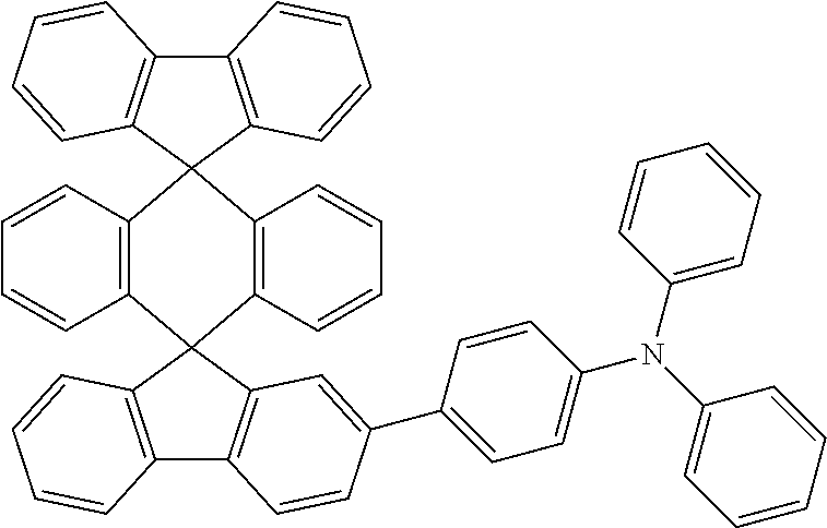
C12=C(C=CC=C1)C1(C3=C(C=CC=C3)C23C2=C(C4=C3C=CC=C4)C=CC=C2)C2=C(C3=C1C=CC=C3)C=CC(C1=CC=C(N(C3=CC=CC=C3)C3=CC=CC=C3)C=C1)=C2
